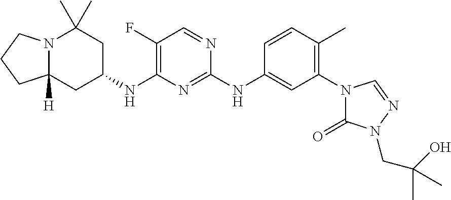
N12C([H])(CC(NC3=C(F)C=NC(NC4=CC(N5C=NN(CC(O)(C)C)C5=O)=C(C)C=C4)=N3)CC1(C)C)CCC2
